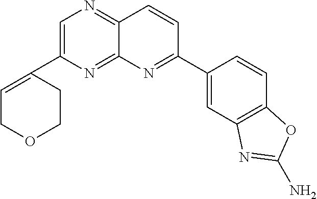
C1=C(C2=CCOCC2)N=C2C(=N1)C=CC(C1=CC3=C(C=C1)OC(N)=N3)=N2
